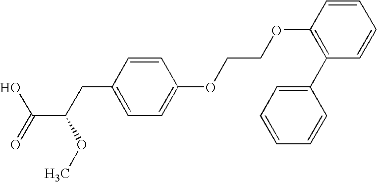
C1=CC(OCCOC2=CC=C(CC(C(=O)O)OC)C=C2)=C(C2=CC=CC=C2)C=C1
